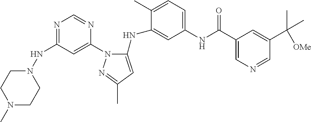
N1=C(NN2CCN(C)CC2)C=C(N2C(NC3=CC(NC(C4=CN=CC(C(C)(C)[OMe])=C4)=O)=CC=C3C)=CC(C)=N2)N=C1
